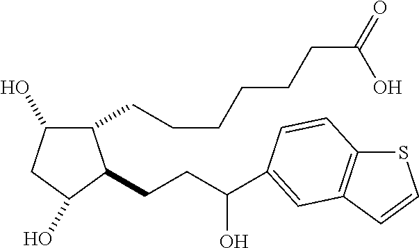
C1(CCCCCCC(=O)O)C(O)CC(O)C1CCC(O)C1=CC2=C(SC=C2)C=C1
